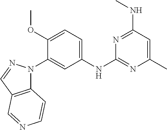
C1(NC2=CC=C(OC)C(N3C4=C(C=N3)C=NC=C4)=C2)=NC(C)=CC(NC)=N1
